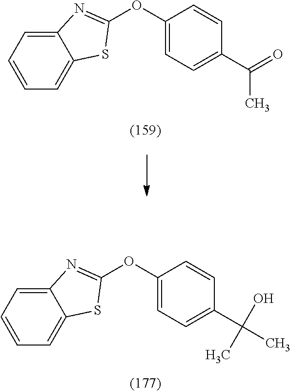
O(C1=CC=C(C(C)=O)C=C1)C1=NC2=CC=CC=C2S1.O(C1=CC=C(C(C)(O)C)C=C1)C1=NC2=CC=CC=C2S1
